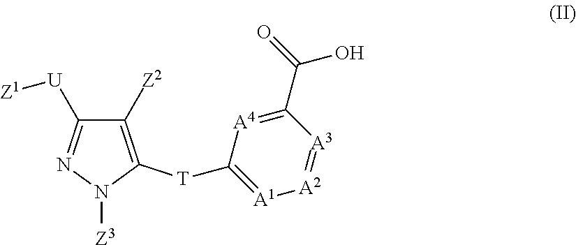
C1([Z2])=C([T]C2=[A1][A2]=[A3]C(C(=O)O)=[A4]2)N([Z3])N=C1[U][Z1]
